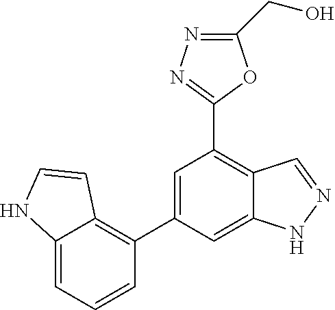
C1=C(C2=C3C(=CC=C2)NC=C3)C=C2C(=C1C1=NN=C(CO)O1)C=NN2
